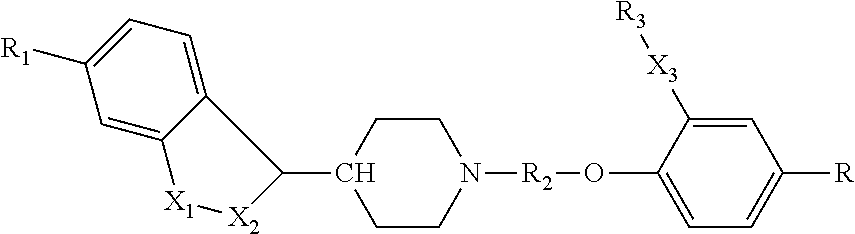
C12=CC=C([R1])C=C1[X1][X2]C2C1CCN([R2]OC2=CC=C([R])C=C2[X3][R3])CC1
